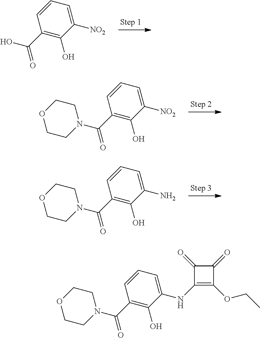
[NO2]C1=CC=CC(C(O)=O)=C1O.[NO2]C1=CC=CC(C(N2CCOCC2)=O)=C1O.NC1=CC=CC(C(N2CCOCC2)=O)=C1O.C1(=O)C(NC2=CC=CC(C(N3CCOCC3)=O)=C2O)=C(OCC)C1=O
